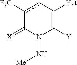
c1([CF3])cC([Het])=C([Y])N(N[Me])C1=[X]
